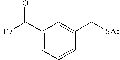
C1(C(O)=O)=CC=CC(C[SAc])=C1
